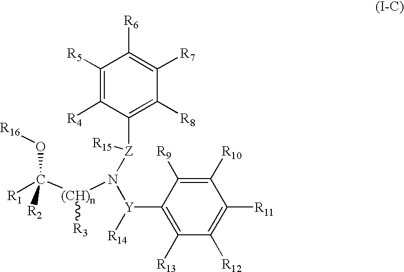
C1([R5])=C([R4])C([Z](N([Y]([R14])C2=C([R13])C([R12])=C([R11])C([R10])=C2[R9])[(CH)n]([R3])C([R1])(O[R16])[R2])[R15])=C([R8])C([R7])=C1[R6]
